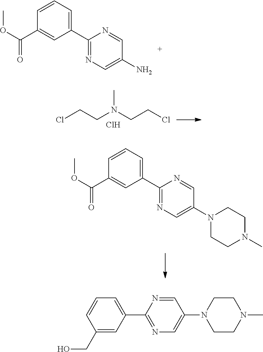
C1(C2=NC=C(N)C=N2)=CC=CC(C(OC)=O)=C1.C1(C2=NC=C(N3CCN(C)CC3)C=N2)=CC=CC(C(OC)=O)=C1.CN(CCCl)CCCl.Cl.C1(CO)=CC(C2=NC=C(N3CCN(C)CC3)C=N2)=CC=C1
